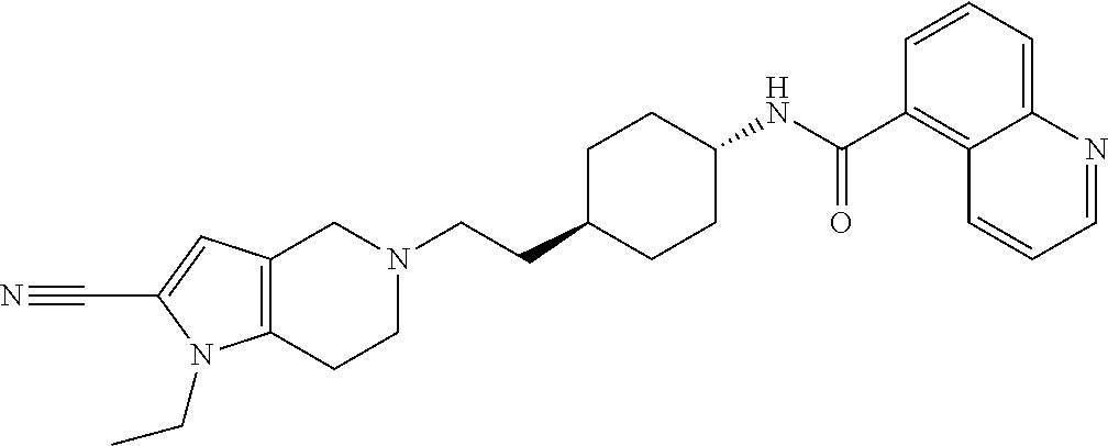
C1(C#N)=CC2=C(N1CC)CCN(CCC1CCC(NC(C3=C4C(=CC=C3)N=CC=C4)=O)CC1)C2
